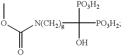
COC(=O)[N(CH2)g]C([PO3H2])(O)[PO3H2]
